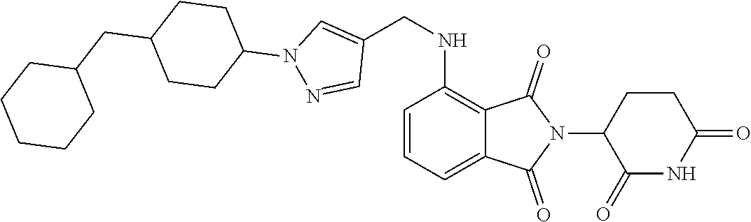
C1(=O)NC(=O)CCC1N1C(=O)C2=C(NCC3=CN(C4CCC(CC5CCCCC5)CC4)N=C3)C=CC=C2C1=O
